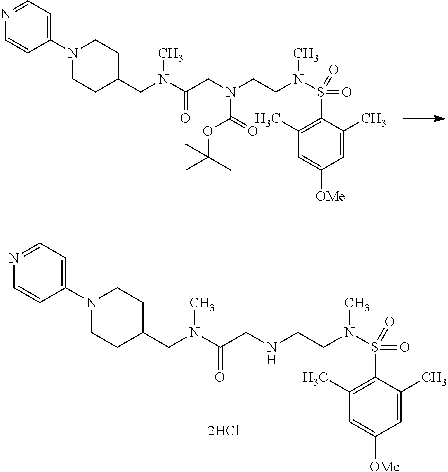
C1=C(C)C(S(=O)(=O)N(CCN(CC(N(C)CC2CCN(C3=CC=NC=C3)CC2)=O)C(=O)OC(C)(C)C)C)=C(C)C=C1[OMe].C1=C(C)C(S(=O)(=O)N(CCNCC(N(C)CC2CCN(C3=CC=NC=C3)CC2)=O)C)=C(C)C=C1[OMe]
